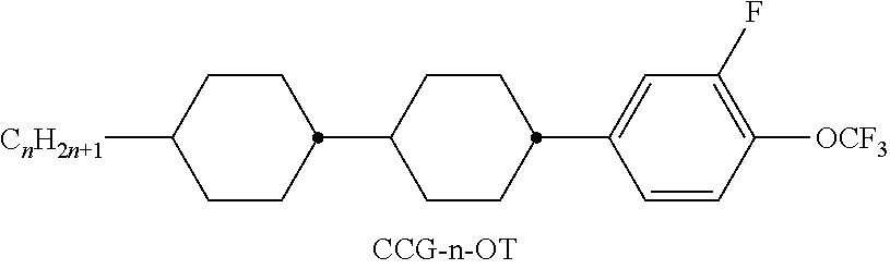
C1CC([CnH2n+1])CCC1C1CCC(C2=CC(F)=C([OCF3])C=C2)CC1
